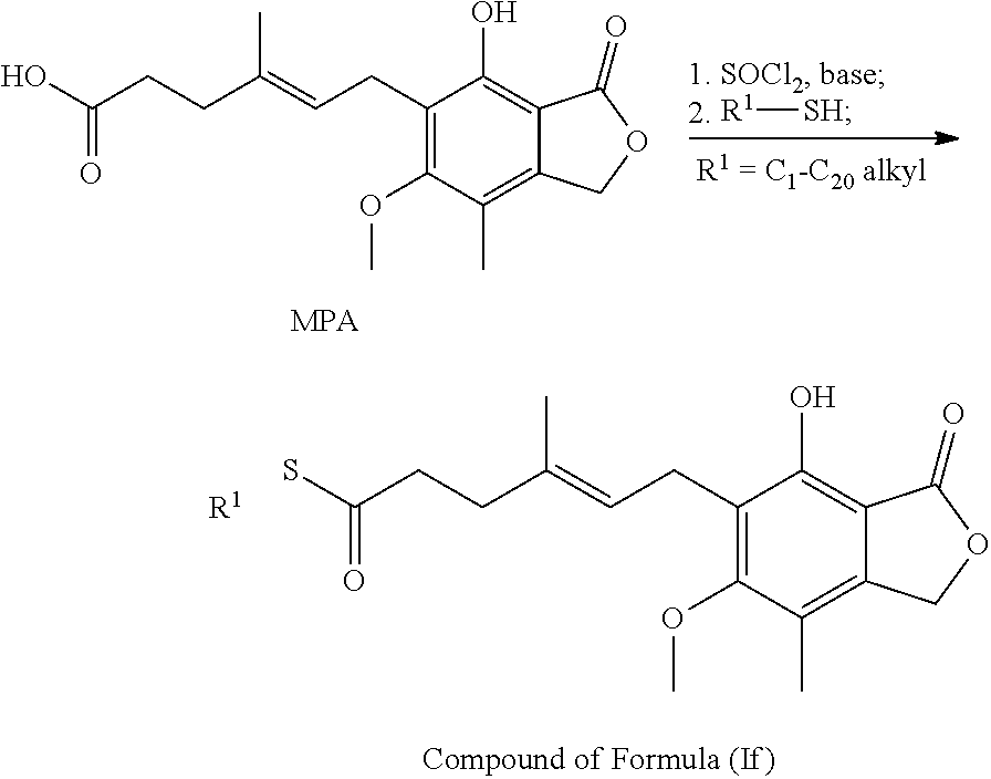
SC(CCC(=CCC1=C(OC)C(C)=C2C(=C1O)C(=O)OC2)C)=O.[R1].[R1][SH].OC(CCC(=CCC1=C(OC)C(C)=C2C(=C1O)C(=O)OC2)C)=O.[MPA]
